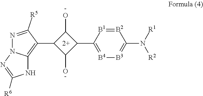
[-].[-].OC1C(C2=C3N(N=C2[R5])N=C([R6])N3)C(O)C1C1=[B4][B3]=C(N([R1])[R2])[B2]=[B1]1
